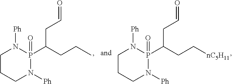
C1CCN([Ph])P(=O)(C(CC=O)CC[nC5H11])N1[Ph].C1CCN([Ph])P(=O)(C(CC=O)CCC)N1[Ph]
